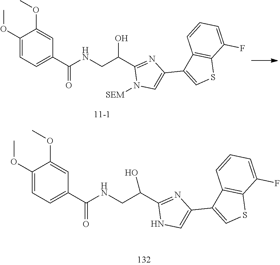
C1(OC)=CC=C(C(NCC(C2=NC(C3=CSC4=C3C=CC=C4F)=CN2[SEM])O)=O)C=C1OC.C1(OC)=CC=C(C(NCC(C2=NC(C3=CSC4=C3C=CC=C4F)=CN2)O)=O)C=C1OC
